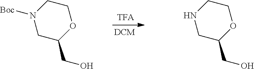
C1C(CO)OCCN1[Boc].C1C(CO)OCCN1
